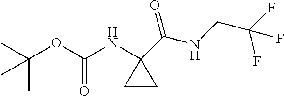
CC(OC(NC1(C(NCC(F)(F)F)=O)CC1)=O)(C)C
